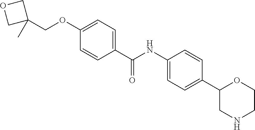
C(=O)(NC1=CC=C(C2CNCCO2)C=C1)C1=CC=C(OCC2(C)COC2)C=C1
